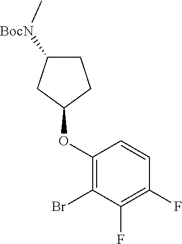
C1(OC2CCC([BocN]C)C2)=C(Br)C(F)=C(F)C=C1
